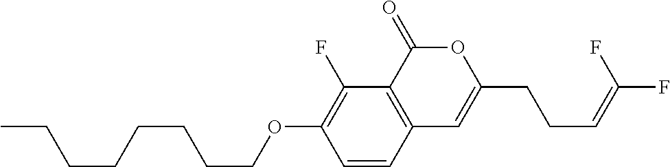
C1=CC2=C(C(F)=C1OCCCCCCCC)C(=O)OC(CCC=C(F)F)=C2
